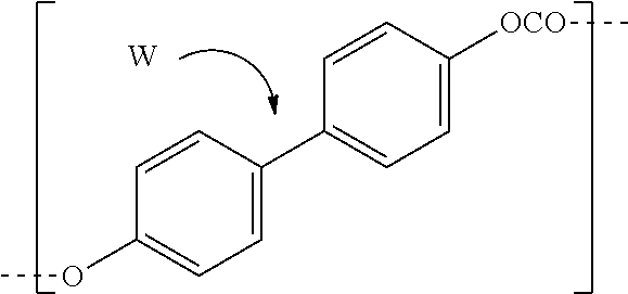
COC1=CC=C(C2=CC=C([OCO]C)C=C2)C=C1.[W]
